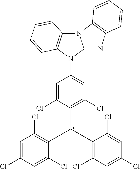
N12C3=C(N(C4=CC(Cl)=C(C(C5=C(Cl)C=C(Cl)C=C5Cl)C5=C(Cl)C=C(Cl)C=C5Cl)C(Cl)=C4)C1=NC1=C2C=CC=C1)C=CC=C3
